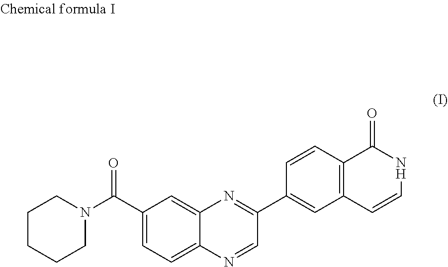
C1(C(N2CCCCC2)=O)=CC=C2C(=C1)N=C(C1=CC3=C(C=C1)C(=O)NC=C3)C=N2
